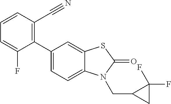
C1(C2=CC=C3C(=C2)SC(=O)N3CC2CC2(F)F)=C(C#N)C=CC=C1F
